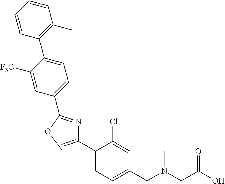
C1(C2=NOC(C3=CC=C(C4=C(C)C=CC=C4)C([F3C])=C3)=N2)=CC=C(CN(CC(O)=O)C)C=C1Cl
